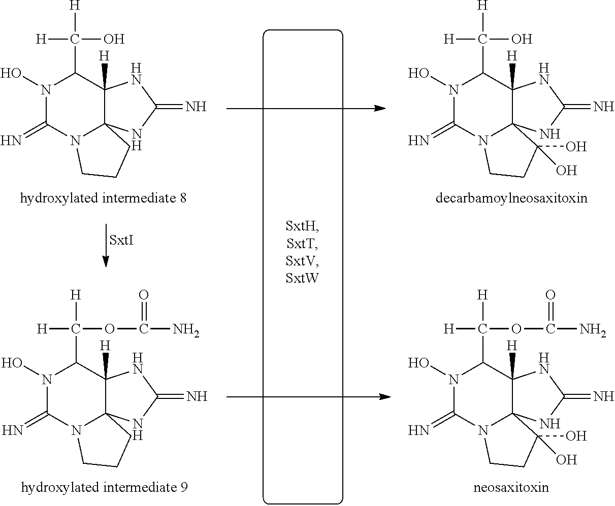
N1(O)C(=N)N2C3(C([H])(C1C([H])([H])OC(N)=O)NC(=N)N3)C(O)(O)CC2.N1(O)C(=N)N2C3(C([H])(C1C([H])([H])O)NC(=N)N3)C(O)(O)CC2.N1(O)C(=N)N2C3(C([H])(C1C([H])([H])OC(N)=O)NC(=N)N3)CCC2.N1(O)C(=N)N2C3(C([H])(C1C([H])([H])O)NC(=N)N3)CCC2
